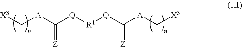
[X3]C[A]C([Q][R1][Q]C([A]C[X3])=[Z])=[Z]
